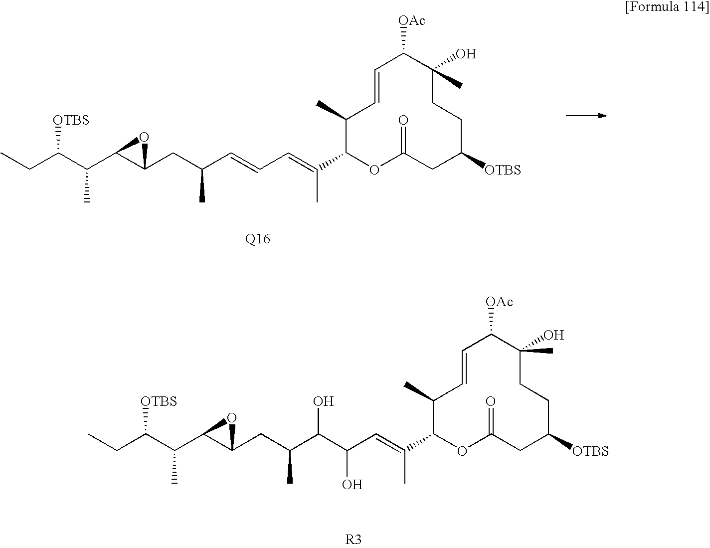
C1(C)C(C(=CC=CC(CC2C(C(C(CC)[OTBS])C)O2)C)C)OC(=O)CC([OTBS])CCC(C)(O)C([OAc])C=C1.C1(C)C(C(=CC(C(C(CC2C(C(C(CC)[OTBS])C)O2)C)O)O)C)OC(=O)CC([OTBS])CCC(O)(C)C([OAc])C=C1
